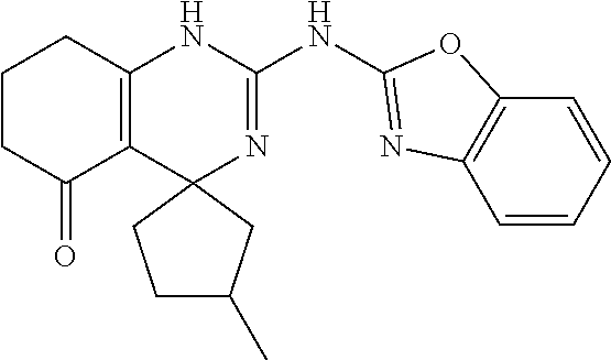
C1CC(=O)C2=C(C1)NC(NC1=NC3=C(C=CC=C3)O1)=NC21CC(C)CC1
